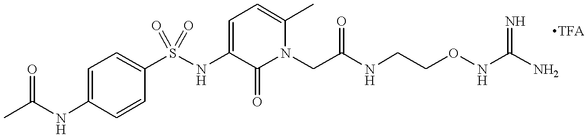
C1=CC(S(NC2=CC=C(C)N(CC(=O)NCCONC(N)=N)C2=O)(=O)=O)=CC=C1NC(C)=O
